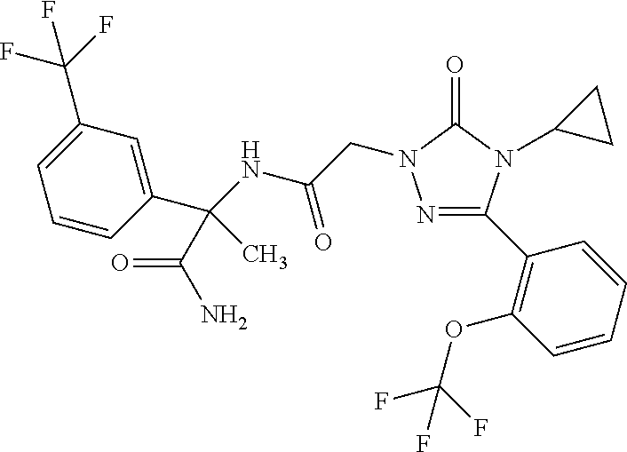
N1=C(C2=C(OC(F)(F)F)C=CC=C2)N(C2CC2)C(=O)N1CC(NC(C1=CC(C(F)(F)F)=CC=C1)(C(N)=O)C)=O
